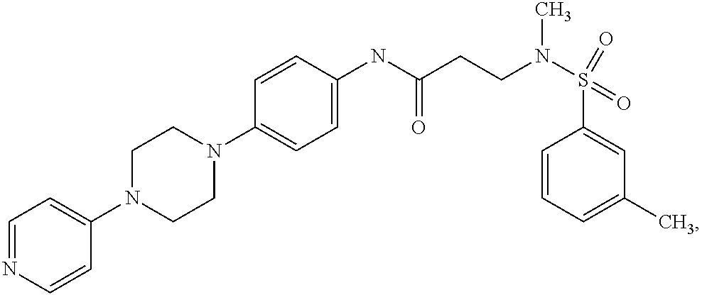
C1(N2CCN(C3=CC=C(NC(CCN(S(C4=CC(C)=CC=C4)(=O)=O)C)=O)C=C3)CC2)=CC=NC=C1
